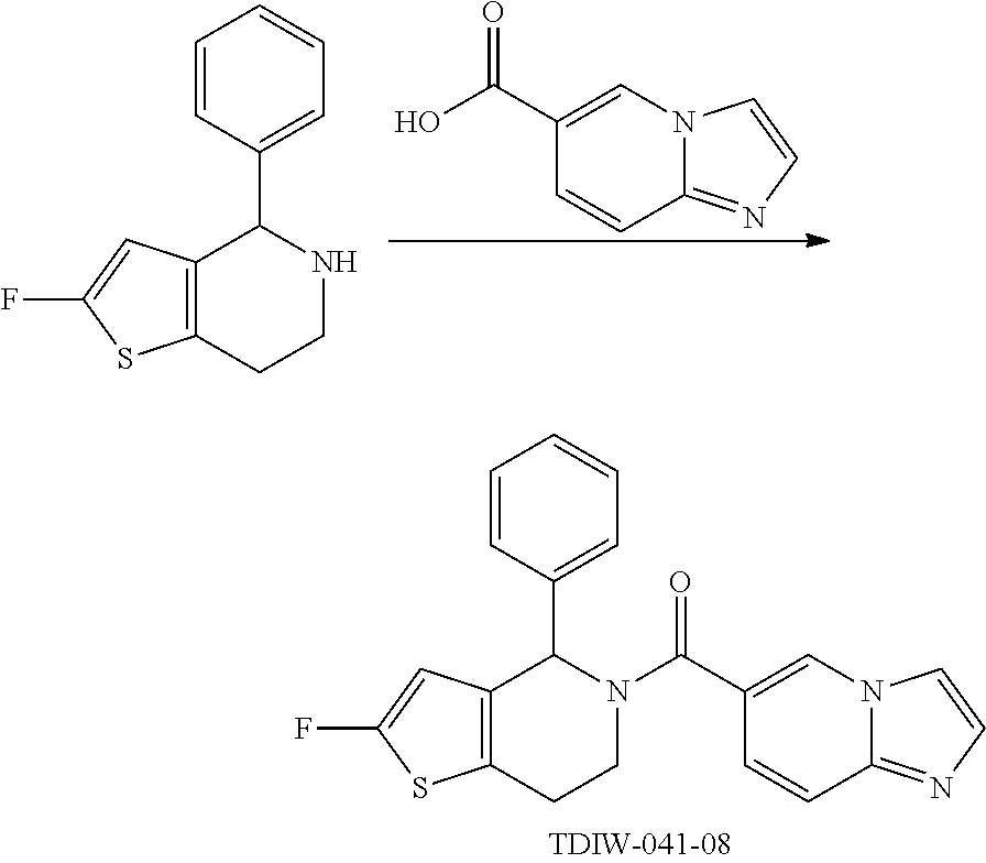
C1=CC(C2NCCC3=C2C=C(F)S3)=CC=C1.O=C(C1=CN2C(=NC=C2)C=C1)O.C1=CC(C2N(C(C3=CN4C(=NC=C4)C=C3)=O)CCC3=C2C=C(F)S3)=CC=C1
